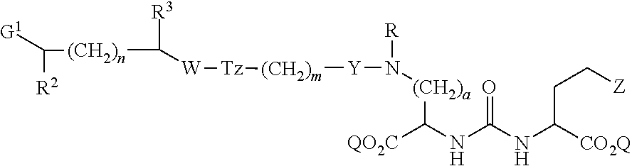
C(CC[Z])([CO2Q])NC(=O)NC([QO2C])[(CH2)a]N([Y][(CH2)m][Tz][W]C([(CH2)n]C([R2])[G1])[R3])[R]
